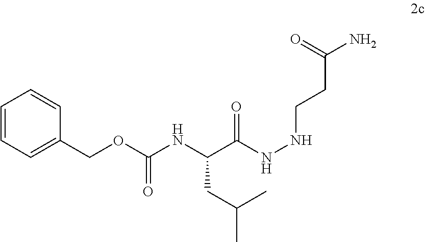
C(C(NNCCC(N)=O)=O)(NC(OCC1=CC=CC=C1)=O)CC(C)C
